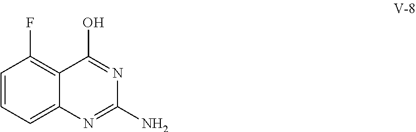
C1=CC=C2C(=C1F)C(O)=NC(N)=N2
